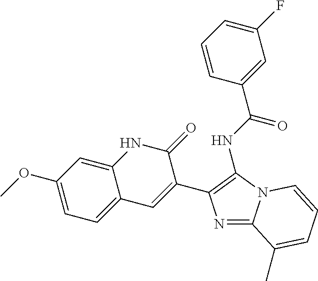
N1=C2N(C(NC(C3=CC(F)=CC=C3)=O)=C1C1=CC3=CC=C(OC)C=C3NC1=O)C=CC=C2C
